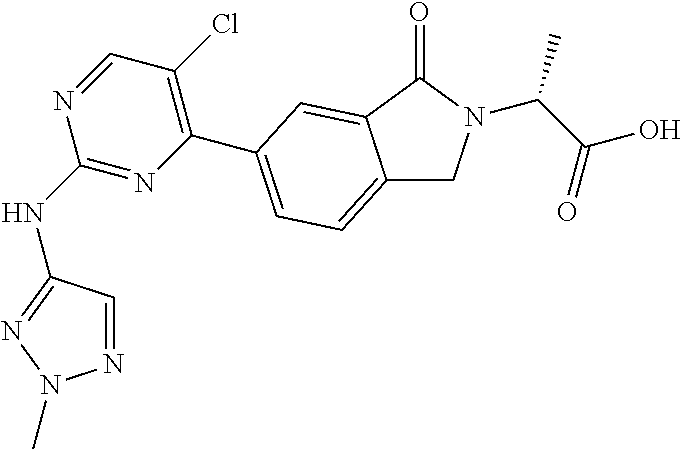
C12=CC=C(C3=C(Cl)C=NC(NC4=NN(C)N=C4)=N3)C=C1C(=O)N(C(C(O)=O)C)C2
